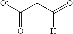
[O-]C(CC(=O)[H])=O
